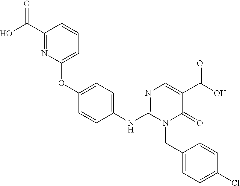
C1(NC2=NC=C(C(O)=O)C(=O)N2CC2=CC=C(Cl)C=C2)=CC=C(OC2=CC=CC(C(O)=O)=N2)C=C1
